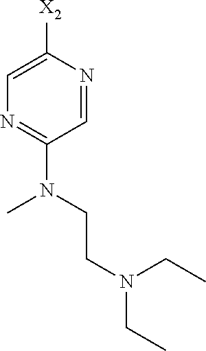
C1([X2])=CN=C(N(CCN(CC)CC)C)C=N1
